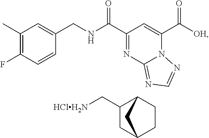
C1(C)=C(F)C=CC(CNC(C2=NC3=NC=NN3C(C([OH])=O)=C2)=O)=C1.C1(C[HClH2N])CC2CCC1C2
